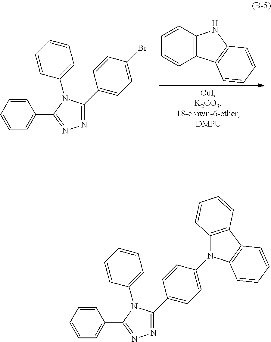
C12=C(C=CC=C1)NC1=C2C=CC=C1.C1=CC=CC=C1C1=NN=C(C2=CC=C(Br)C=C2)N1C1=CC=CC=C1.C1=CC=CC=C1C1=NN=C(C2=CC=C(N3C4=C(C5=C3C=CC=C5)C=CC=C4)C=C2)N1C1=CC=CC=C1
